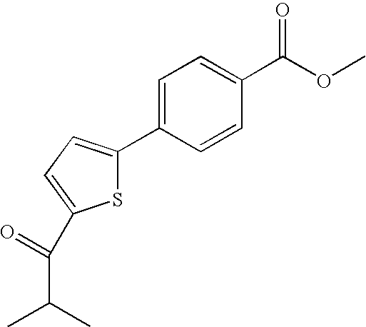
S1C(C2=CC=C(C(=O)OC)C=C2)=CC=C1C(C(C)C)=O
